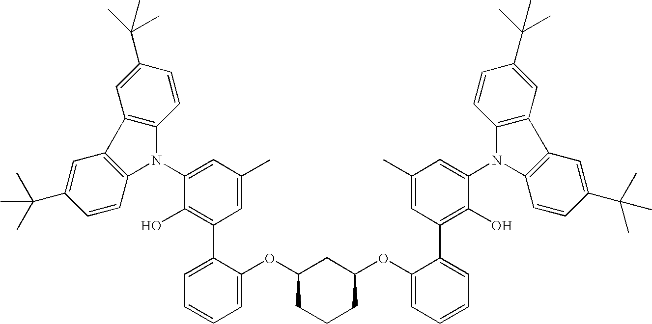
C1=C(C(C)(C)C)C=CC2=C1C1=C(N2C2=CC(C)=CC(C3=CC=CC=C3OC3CCCC(OC4=CC=CC=C4C4=C(O)C(N5C6=C(C=C(C(C)(C)C)C=C6)C6=C5C=CC(C(C)(C)C)=C6)=CC(C)=C4)C3)=C2O)C=CC(C(C)(C)C)=C1
